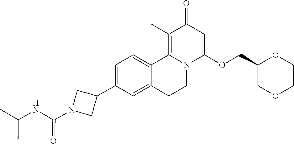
C1=C(C2CN(C(NC(C)C)=O)C2)C=C2C(=C1)C1=C(C)C(=O)C=C(OCC3COCCO3)N1CC2
